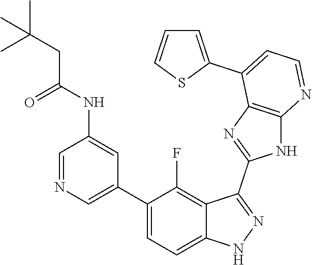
C1=NC=C(C2=CC=C3C(=C2F)C(C2=NC4=C(N2)N=CC=C4C2=CC=CS2)=NN3)C=C1NC(CC(C)(C)C)=O
